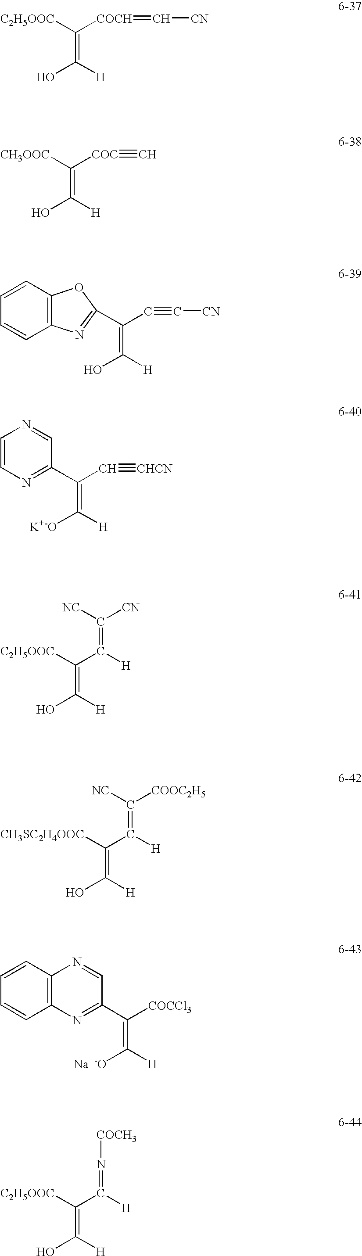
C(=C(O)[H])([COCH]=C[CN])[C2H5OOC].C(=C(O)[H])([COC]#C)[CH3OOC].C(=C(O)[H])(C#C[CN])C1=NC2=C(C=CC=C2)O1.C(=C([K+-O])[H])(C#[CHCN])C1=NC=CN=C1.OC(=C(C(=C([CN])[NC])[H])[C2H5OOC])[H].OC(=C(C(=C([COOC2H5])[NC])[H])[CH3SC2H4OOC])[H].[Na+-O]C(=C([COCCl3])C1=NC2=C(N=C1)C=CC=C2)[H].OC(=C(C(=N[COCH3])[H])[C2H5OOC])[H]
